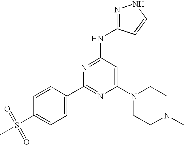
N(C1=NC(C2=CC=C(S(=O)(=O)C)C=C2)=NC(N2CCN(C)CC2)=C1)C1=NNC(C)=C1
